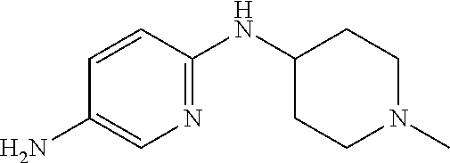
C1(N)=CN=C(NC2CCN(C)CC2)C=C1
